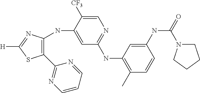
C1(NC(=O)N2CCCC2)=CC(NC2=NC=C([CF3])C(NC3=C(C4=NC=CC=N4)SC([H])=N3)=C2)=C(C)C=C1
